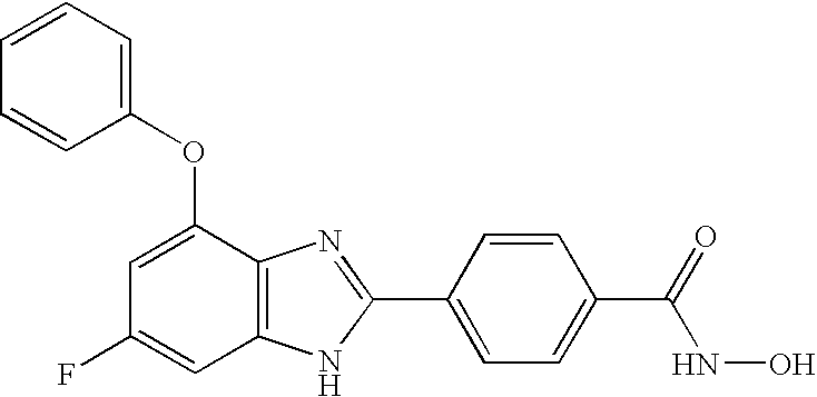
C1(OC2=CC(F)=CC3=C2N=C(C2=CC=C(C(=O)NO)C=C2)N3)=CC=CC=C1
